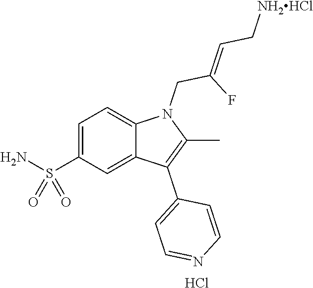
C1=C(S(N)(=O)=O)C=C2C(=C1)N(CC(F)=CC[NH2HCl])C(C)=C2C1=CC=NC=C1.Cl
